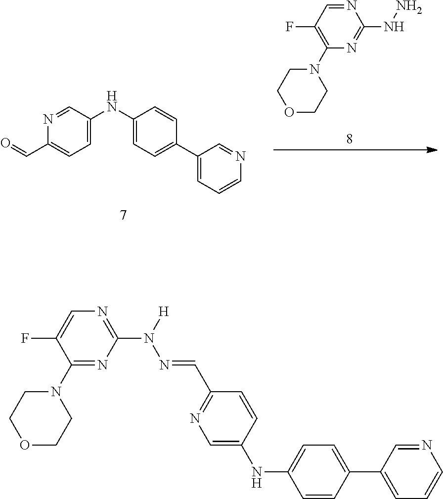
N1=CC(NC2=CC=C(C3=CC=CN=C3)C=C2)=CC=C1C=O.C1(N2CCOCC2)=C(F)C=NC(NN)=N1.C1(N2CCOCC2)=NC(N([H])N=CC2=NC=C(NC3=CC=C(C4=CC=CN=C4)C=C3)C=C2)=NC=C1F
